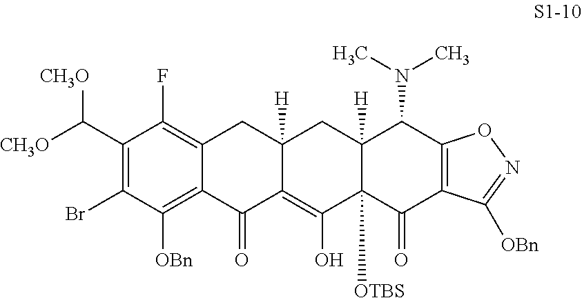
C1(C([CH3O])[CH3O])=C(Br)C([OBn])=C2C(=C1F)CC1([H])C(=C(O)C3([OTBS])C([H])(C1)C(N(C)C)C1=C(C3=O)C([OBn])=NO1)C2=O
